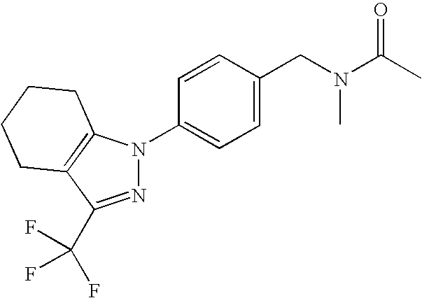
N1=C(C(F)(F)F)C2=C(N1C1=CC=C(CN(C(C)=O)C)C=C1)CCCC2
